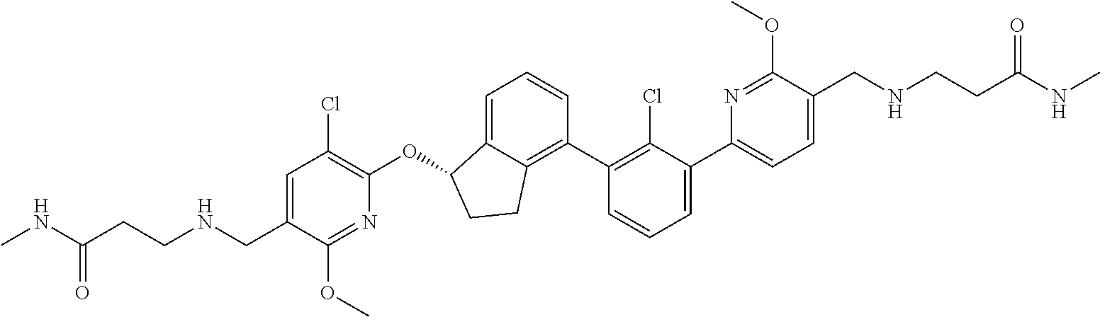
C(C1=CC(Cl)=C(OC2C3=CC=CC(C4=C(Cl)C(C5=CC=C(CNCCC(NC)=O)C(OC)=N5)=CC=C4)=C3CC2)N=C1OC)NCCC(NC)=O
